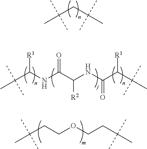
C(CC(C)(C)C)(C)(C)C.[R1]C(NC(C(NC(C(C(C)(C)C)[R1])=O)[R2])=O)C(C)(C)C.C(CCOCCC(C)(C)C)(C)(C)C
